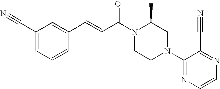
C1(C#N)=CC=CC(C=CC(=O)N2CCN(C3=NC=CN=C3C#N)CC2C)=C1
